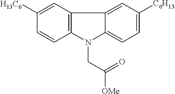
C1([H13C6])=CC2=C(C=C1)N(CC([OMe])=O)C1=CC=C([C6H13])C=C21
